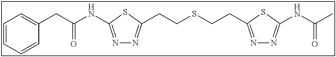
N1=C(NC(CC2=CC=CC=C2)=O)SC(CCSCCC2=NN=C(NC(C)=O)S2)=N1
